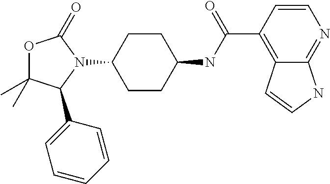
O1C(C)(C)C(C2=CC=CC=C2)N(C2CCC(NC(C3=C4C(=NC=C3)NC=C4)=O)CC2)C1=O
